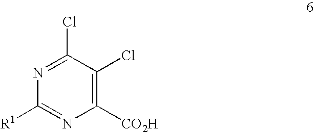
N1=C(Cl)C(Cl)=C([CO2H])N=C1[R1]
